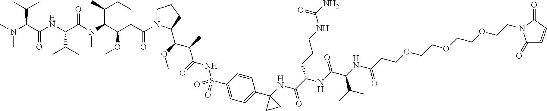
CN(C(C(NC(C(N(C(C(CC(=O)N1CCCC1C(C(C(=O)NS(C1=CC=C(C2(NC(=O)C(CCCNC(N)=O)NC(C(C(C)C)NC(=O)CCOCCOCCOCCN3C(=O)C=CC3=O)=O)CC2)C=C1)(=O)=O)C)OC)OC)C(CC)C)C)=O)C(C)C)=O)C(C)C)C
